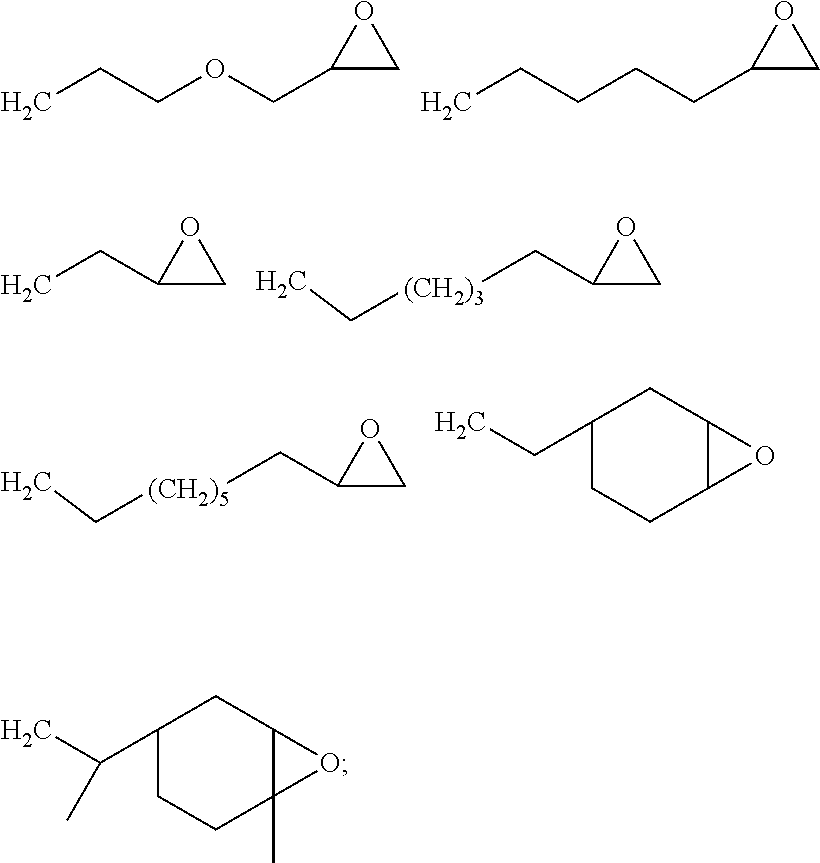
C1(COCCC)CO1.C1(CCCCC)CO1.C1(CC)CO1.C1(C[(CH2)3]CC)CO1.C1(C[(CH2)5]CC)CO1.C1(CC)CCC2C(C1)O2.C1(C(C)C)CCC2(C)C(C1)O2
